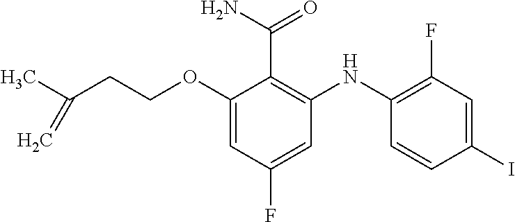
C(OC1=CC(F)=CC(NC2=C(F)C=C(I)C=C2)=C1C(=O)N)CC(C)=C
